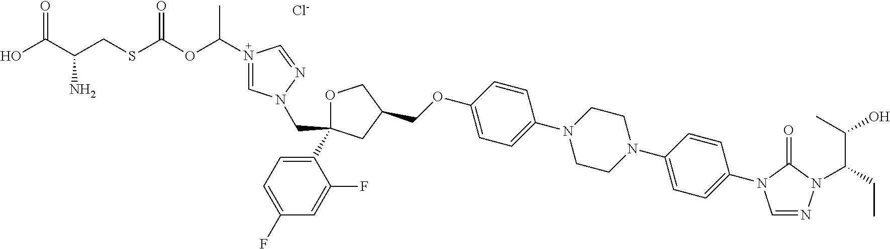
[Cl-].C1OC(C2=CC=C(F)C=C2F)(CN2C=N(C(OC(SCC(C(O)=O)N)=O)C)C=N2)CC1COC1=CC=C(N2CCN(C3=CC=C(N4C=NN(C(CC)C(C)O)C4=O)C=C3)CC2)C=C1
